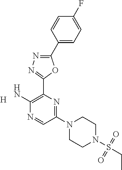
[H].C1(N2CCN(S(CC)(=O)=O)CC2)=NC(C2=NN=C(C3=CC=C(F)C=C3)O2)=C(N)N=C1
